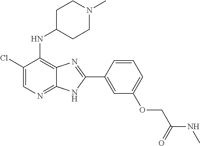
C1(Cl)=CN=C2C(=C1NC1CCN(C)CC1)N=C(C1=CC(OCC(NC)=O)=CC=C1)N2
